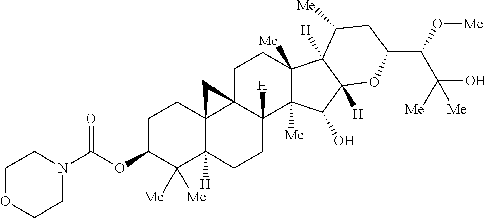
C1C(OC(N2CCOCC2)=O)C([Me])([Me])C2([H])C3(C1)C1(C([H])(CC2)C2([Me])C([Me])(CC1)C1([H])C([Me])CC(C(C(O)([Me])[Me])O[Me])OC1([H])C2O)C3
